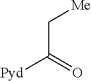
C(C(=O)[Pyd])[Me]
